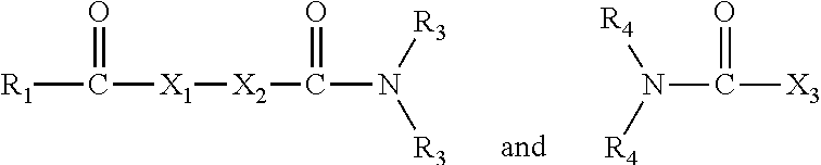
[R1]C(=O)[X1][X2]C(N([R3])[R3])=O.N(C([X3])=O)([R4])[R4]
